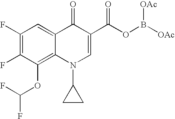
C1(F)=C(F)C(OC(F)F)=C2C(=C1)C(=O)C(C(OB([OAc])[OAc])=O)=CN2C1CC1
